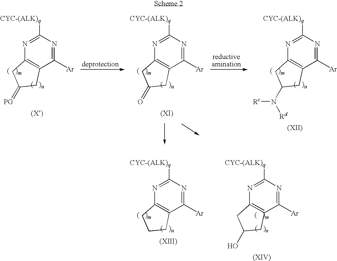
C1(=[PG])CC2=C(C1)N=C([CYC-(ALK)q])N=C2[Ar].C1(=O)CC2=C(C1)N=C([CYC-(ALK)q])N=C2[Ar].C1(N([Rd])[Rc])CC2=C(C1)N=C([CYC-(ALK)q])N=C2[Ar].C1CC2=C(C1)N=C([CYC-(ALK)q])N=C2[Ar].C1(O)CC2=C(C1)N=C([CYC-(ALK)q])N=C2[Ar]
